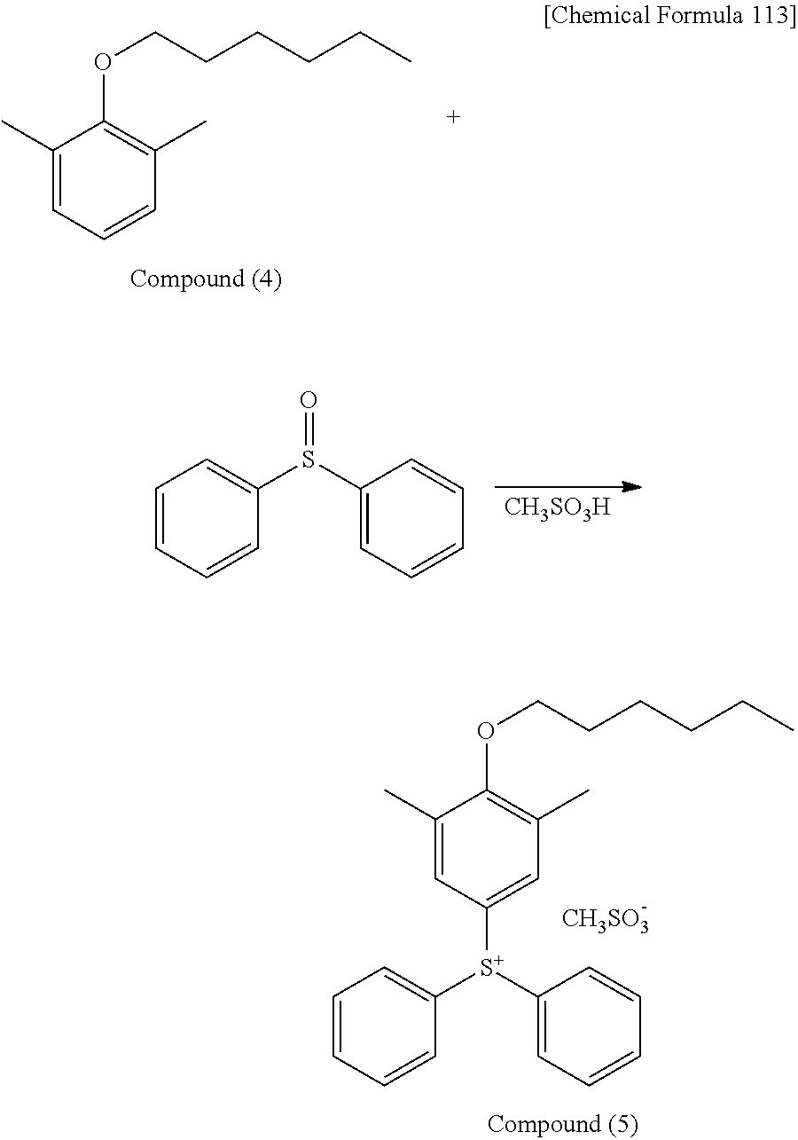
C1(C)=CC=CC(C)=C1OCCCCCC.C1=CC=CC(S(C2=CC=CC=C2)=O)=C1.[CH3SO3H].C1=CC=CC([S+](C2=CC=CC=C2)C2=CC(C)=C(OCCCCCC)C(C)=C2)=C1.[CH3SO3]
